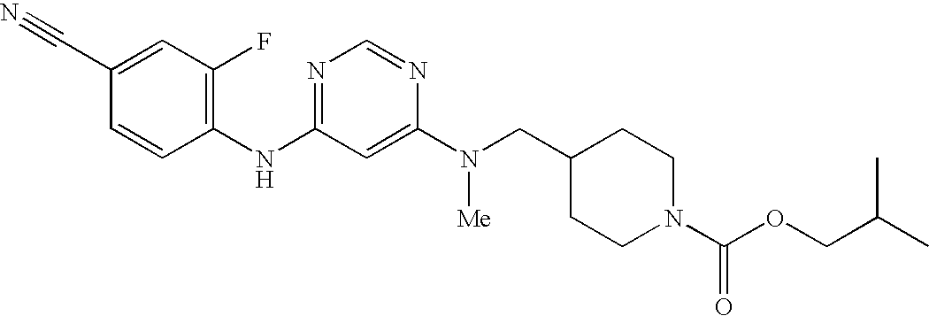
C1(C#N)=CC(F)=C(NC2=NC=NC(N([Me])CC3CCN(C(OCC(C)C)=O)CC3)=C2)C=C1
